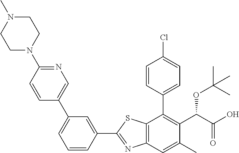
C1(C2=NC3=C(S2)C(C2=CC=C(Cl)C=C2)=C(C(C(O)=O)OC(C)(C)C)C(C)=C3)=CC(C2=CN=C(N3CCN(C)CC3)C=C2)=CC=C1
